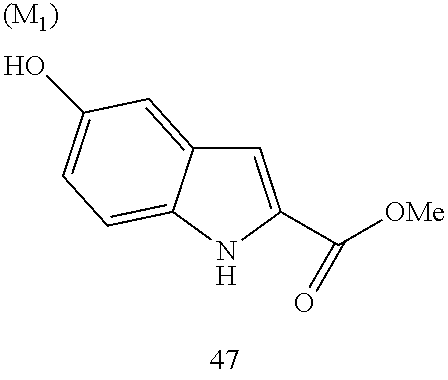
C1=C(C([OMe])=O)NC2=CC=C(O)C=C12.[(M1)]
